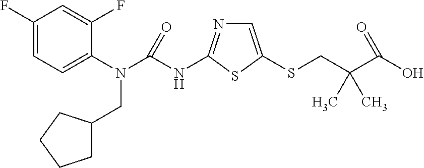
C1(F)=CC=C(N(C(NC2=NC=C(SCC(C(O)=O)(C)C)S2)=O)CC2CCCC2)C(F)=C1
